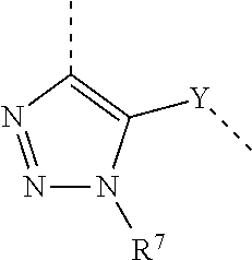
N1=NC(C)=C([Y]C)N1[R7]
